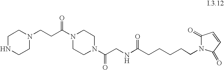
N1(C(CNC(CCCCCN2C(=O)C=CC2=O)=O)=O)CCN(C(CCN2CCNCC2)=O)CC1
